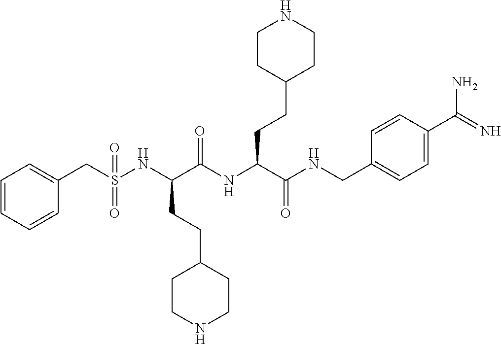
C1=CC=CC(CS(NC(C(NC(C(=O)NCC2=CC=C(C(N)=N)C=C2)CCC2CCNCC2)=O)CCC2CCNCC2)(=O)=O)=C1
